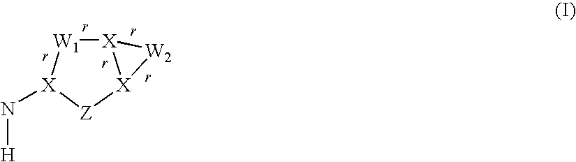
[X]12[W1][X](N[H])[Z][X]1[W2]2
